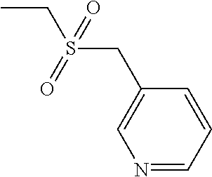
CCS(CC1=CN=CC=C1)(=O)=O
